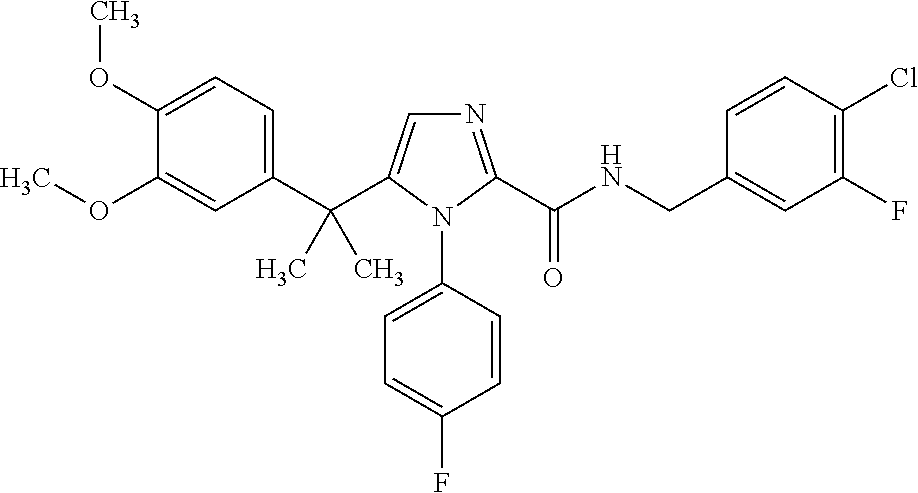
C1(OC)=CC=C(C(C2=CN=C(C(NCC3=CC(F)=C(Cl)C=C3)=O)N2C2=CC=C(F)C=C2)(C)C)C=C1OC
